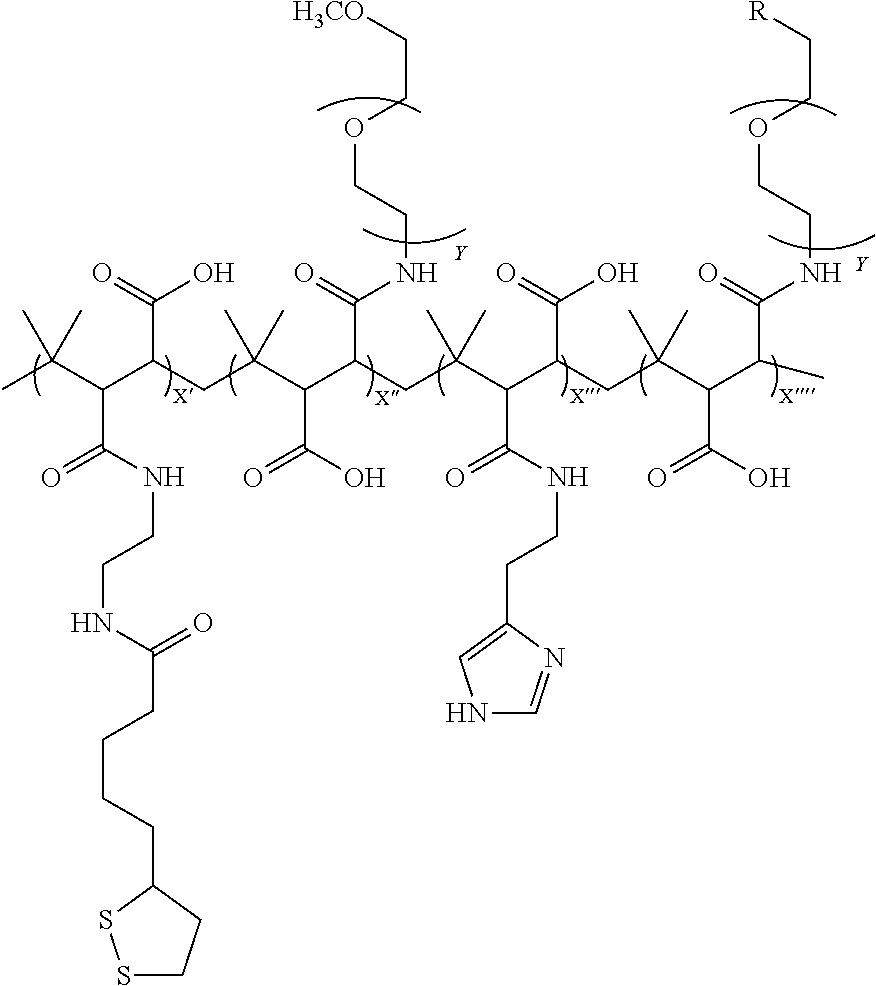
CC(C(C(CC(C(C(CC(C(C(CC(C(C(C(=O)NCCOCC[R])C)C(O)=O)(C)C)C(=O)O)C(NCCC1=CNC=N1)=O)(C)C)C(=O)NCCOCC[H3CO])C(O)=O)(C)C)C(=O)O)C(NCCNC(CCCCC1SSCC1)=O)=O)(C)C.[Y].[Y]
